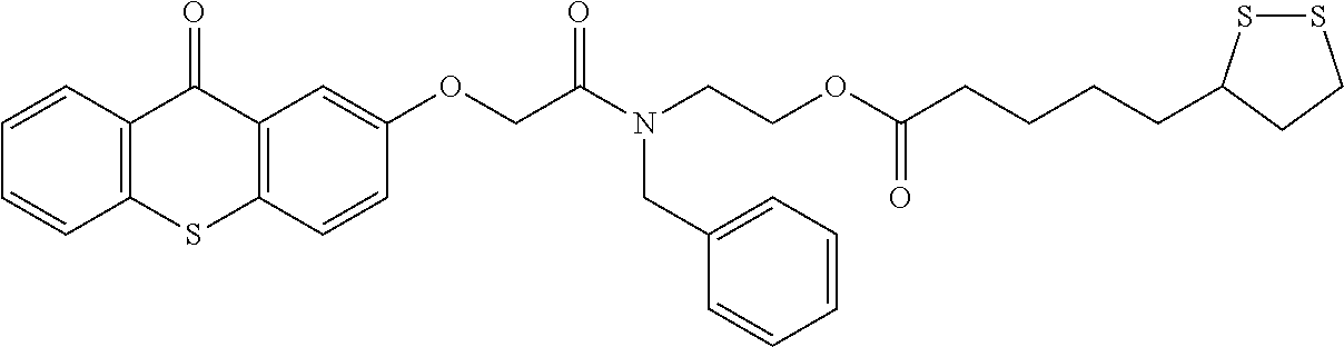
C1=CC2=C(C=C1)SC1=C(C2=O)C=C(OCC(N(CCOC(CCCCC2SSCC2)=O)CC2=CC=CC=C2)=O)C=C1
